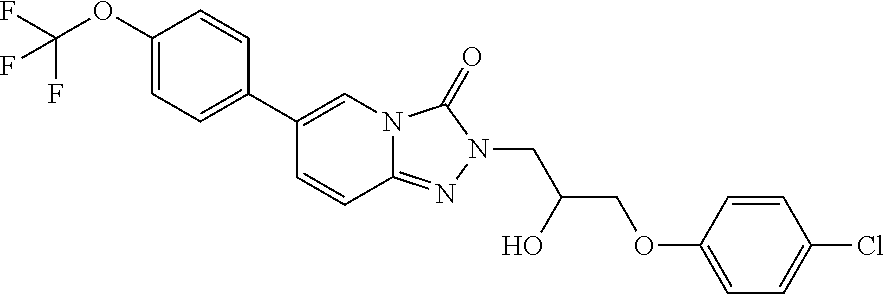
C1(C2=CN3C(=NN(CC(COC4=CC=C(Cl)C=C4)O)C3=O)C=C2)=CC=C(OC(F)(F)F)C=C1
